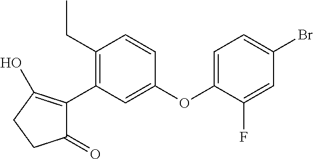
C1(=O)C(C2=C(CC)C=CC(OC3=CC=C(Br)C=C3F)=C2)=C(O)CC1
